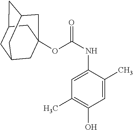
O(C(NC1=CC(C)=C(O)C=C1C)=O)C12CC3CC(CC(C1)C3)C2
